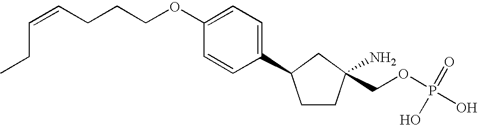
C1CC(N)(COP(O)(=O)O)CC1C1=CC=C(OCCCC=CCC)C=C1
